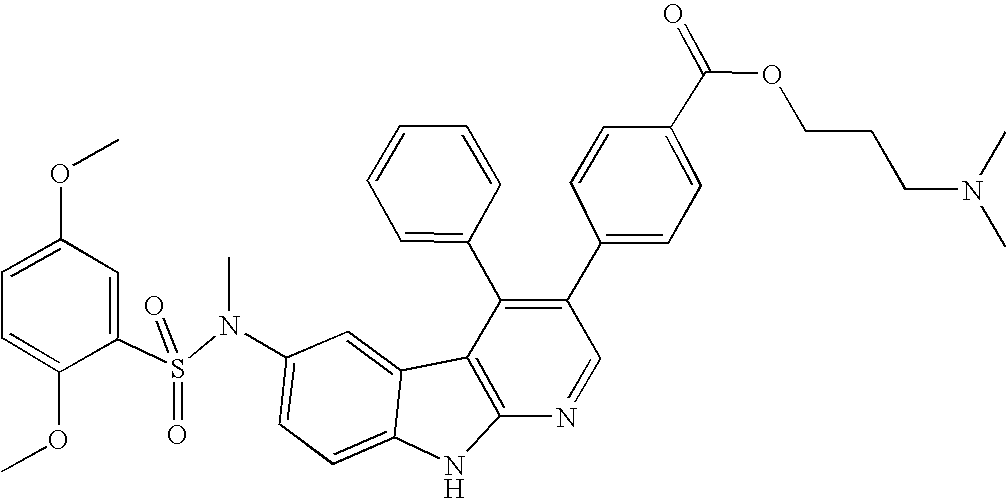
N(C1=CC=C2C(=C1)C1=C(N2)N=CC(C2=CC=C(C(OCCCN(C)C)=O)C=C2)=C1C1=CC=CC=C1)(S(C1=CC(OC)=CC=C1OC)(=O)=O)C
